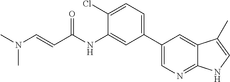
C(=CC(NC1=CC(C2=CN=C3C(=C2)C(C)=CN3)=CC=C1Cl)=O)N(C)C
